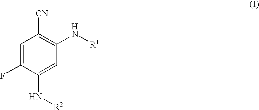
C1=C(F)C(N[R2])=CC(N[R1])=C1[CN].[H]
